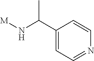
[M]NC(C1=CC=NC=C1)C
